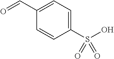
O=CC1=CC=C(S(O)(=O)=O)C=C1
